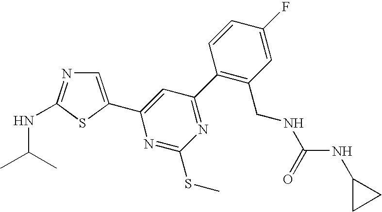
C1=C(C2=CC(C3=C(CNC(NC4CC4)=O)C=C(F)C=C3)=NC(SC)=N2)SC(NC(C)C)=N1
